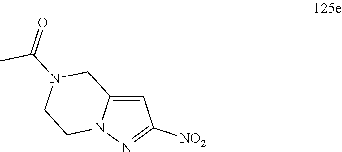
C12=CC([NO2])=NN1CCN(C(=O)C)C2
